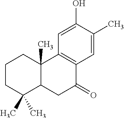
C1CC(C)(C)C2C(C)(C1)C1=C(C(=O)C2)C=C(C)C(O)=C1
